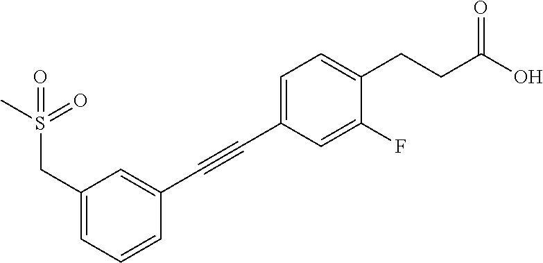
C1=C(C#CC2=CC(CS(C)(=O)=O)=CC=C2)C=C(F)C(CCC(O)=O)=C1
